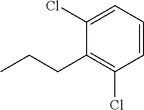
CCCC1=C(Cl)C=CC=C1Cl
